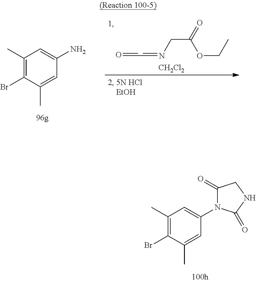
C1(C)=C(Br)C(C)=CC(N)=C1.O=CC=NCC(=O)OCC.[CH2Cl2].C1(C)=C(Br)C(C)=CC(N2C(=O)CNC2=O)=C1
